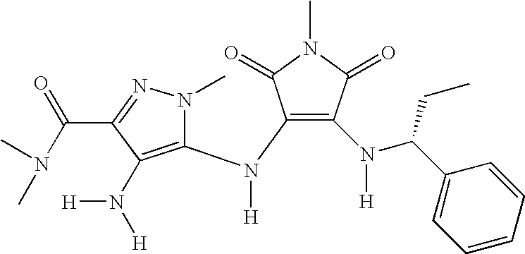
[H]N(C1=C(N(C(C2=CC=CC=C2)CC)[H])C(=O)N(C)C1=O)C1=C(N([H])[H])C(C(N(C)C)=O)=NN1C
